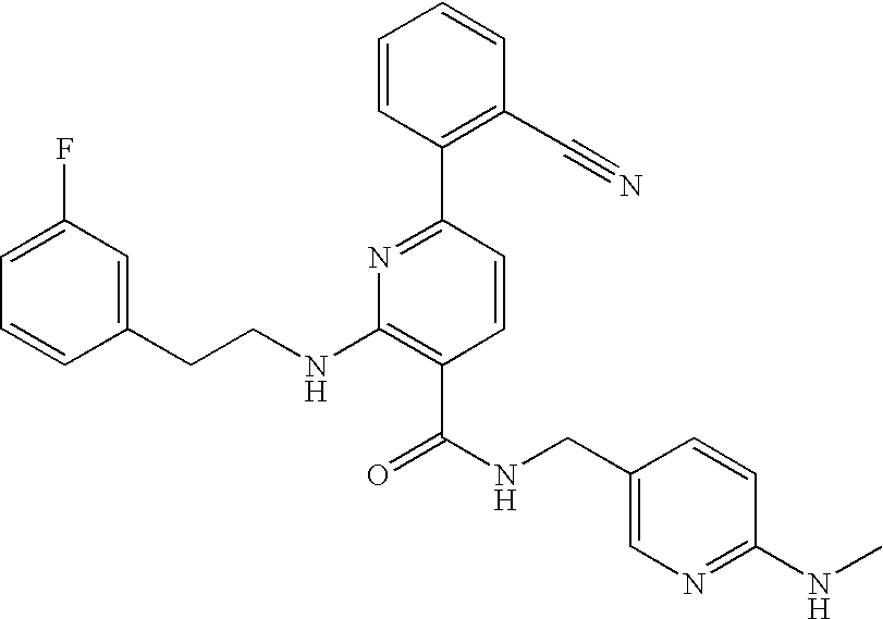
C1(CCNC2=C(C(NCC3=CN=C(NC)C=C3)=O)C=CC(C3=C(C#N)C=CC=C3)=N2)=CC(F)=CC=C1
